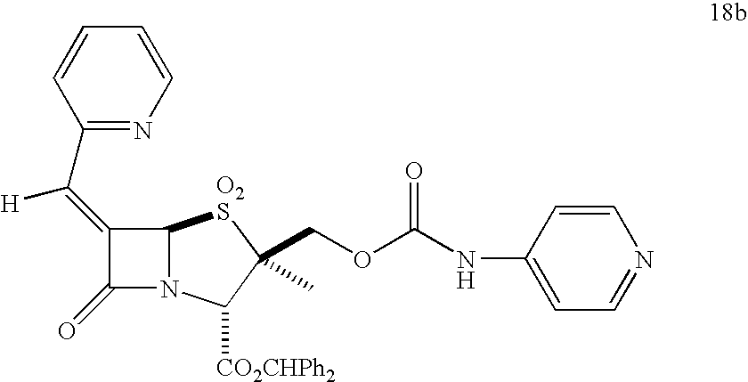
C1(=C(C2=NC=CC=C2)[H])C(=O)N2C1[O2S]C(COC(NC1=CC=NC=C1)=O)(C)C2[CO2CHPh2]
